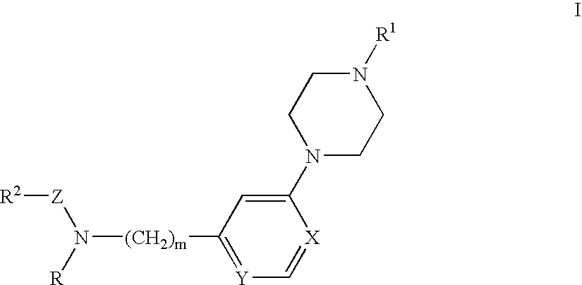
[R2][Z]N([R])[(CH2)m]C1=[Y]C=[X]C(N2CCN([R1])CC2)=C1
